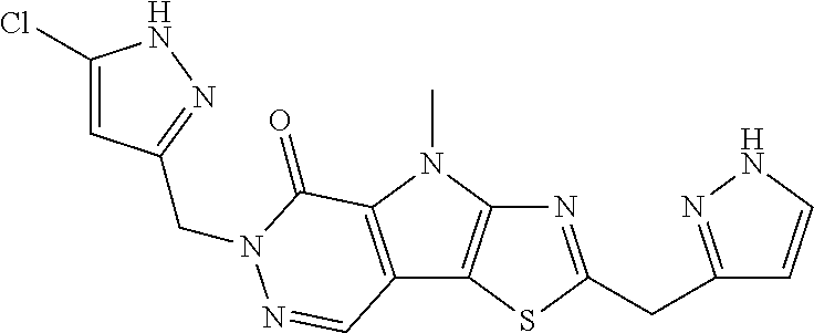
N1=C(CC2=NNC=C2)SC2=C1N(C)C1=C2C=NN(CC2=NNC(Cl)=C2)C1=O
